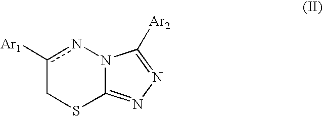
c1([Ar1])nN2C(=NN=C2[Ar2])SC1
